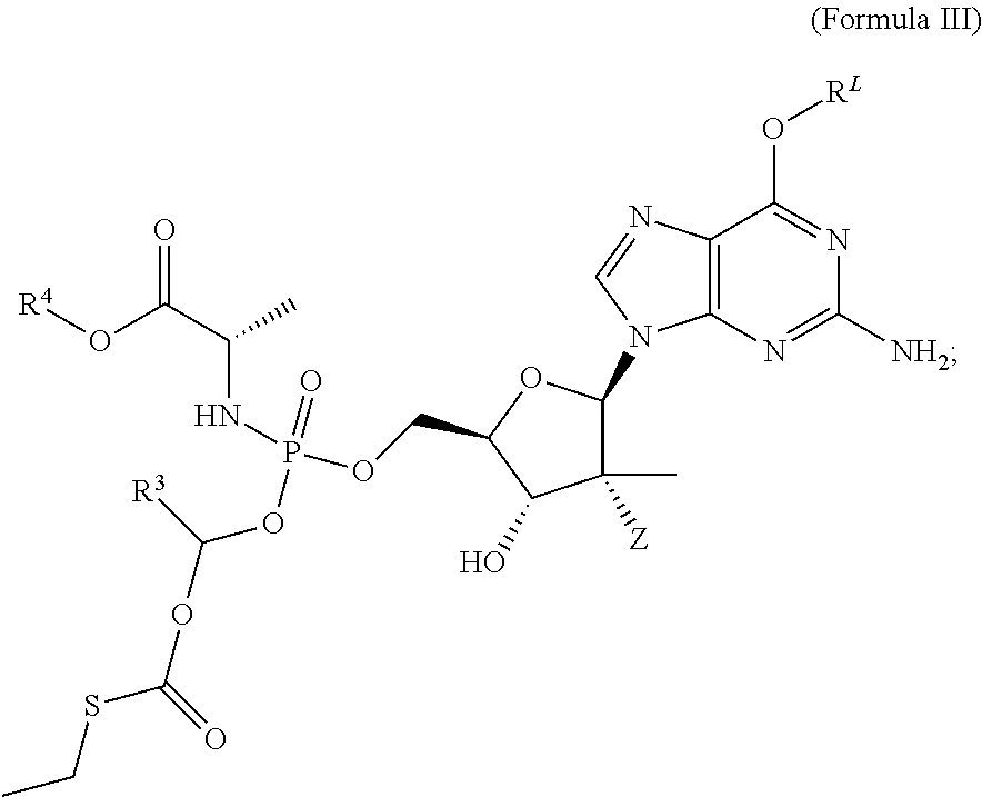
C1([Z])(C)C(N2C3=C(N=C2)C(O[RL])=NC([NH2])=N3)OC(COP(OC(OC(SCC)=O)[R3])(=O)NC(C(O[R4])=O)C)C1O
